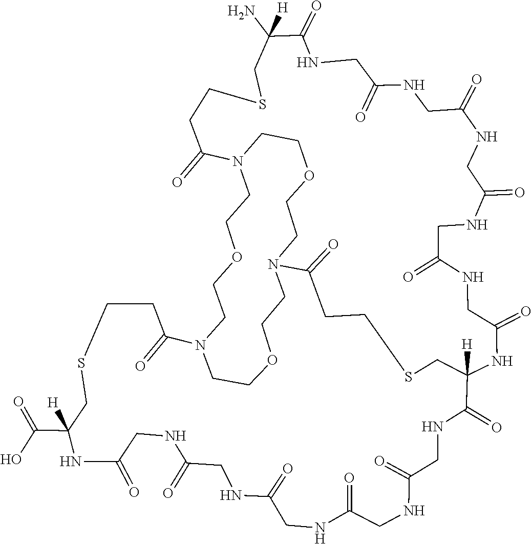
O1CCN2C(=O)CCSCC3([H])NC(=O)CNC(=O)CNC(=O)CNC(=O)CNC(=O)CNC(=O)C(N)([H])CSCCC(=O)N(CC1)CCOCCN(C(=O)CCSCC(C(O)=O)([H])NC(=O)CNC(=O)CNC(=O)CNC(=O)CNC(=O)CNC3=O)CCOCC2
